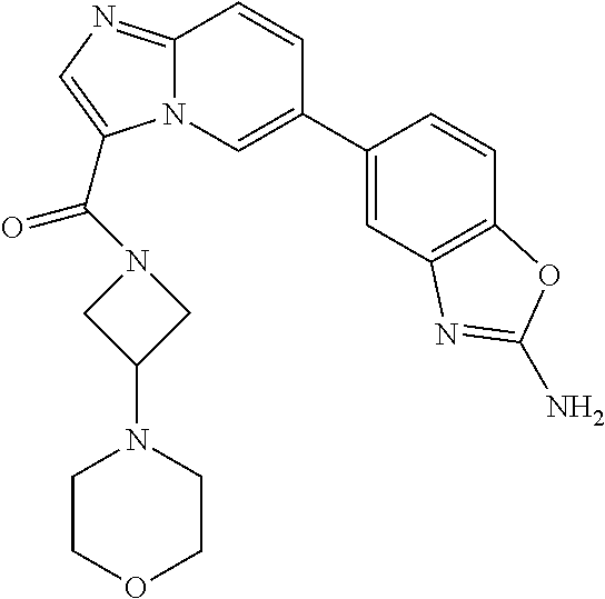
C1(C2=CN3C(=NC=C3C(=O)N3CC(N4CCOCC4)C3)C=C2)=CC2=C(C=C1)OC(N)=N2
